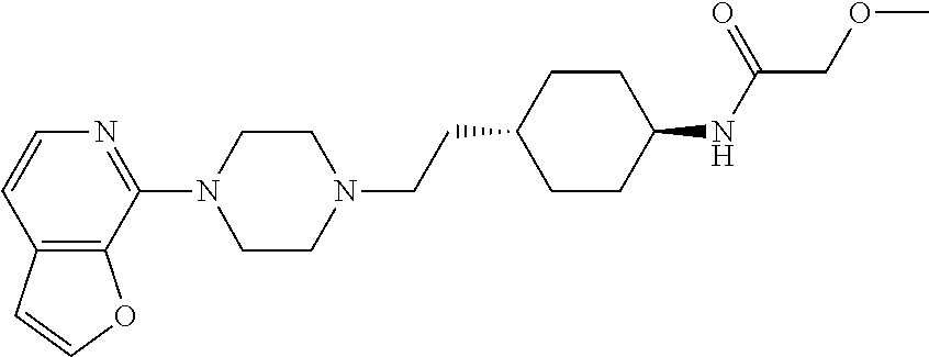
C12=C(C(N3CCN(CCC4CCC(NC(COC)=O)CC4)CC3)=NC=C1)OC=C2
